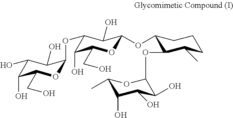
C1(O)C(O)C(CO)OC(OC2C(O)C(CO)OC(OC3C(OC4C(O)C(O)C(O)C(C)O4)C(C)CCC3)C2O)C1O
